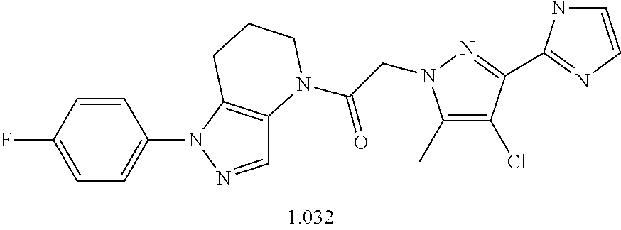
C1=CC(F)=CC=C1N1N=CC2=C1CCCN2C(CN1C(C)=C(Cl)C(C2=NC=CN2)=N1)=O
